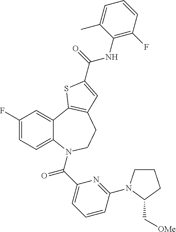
C1(F)=CC=C2C(=C1)C1=C(CCN2C(C2=CC=CC(N3CCCC3C[OMe])=N2)=O)C=C(C(NC2=C(F)C=CC=C2C)=O)S1
